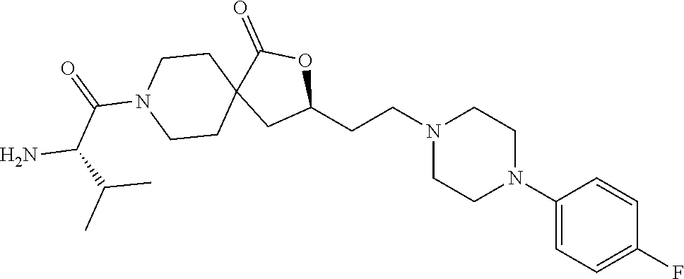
C1(N2CCN(CCC3OC(=O)C4(C3)CCN(C(=O)C(N)C(C)C)CC4)CC2)=CC=C(F)C=C1
